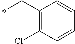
C1(CC)=C(Cl)C=CC=C1
